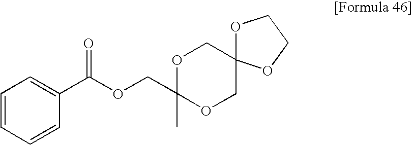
C1=CC=CC(C(OCC2(C)OCC3(CO2)OCCO3)=O)=C1
